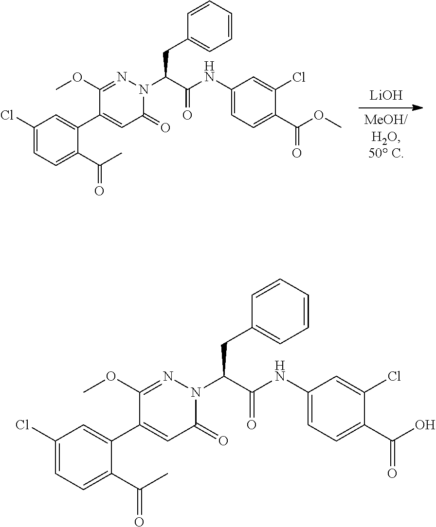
[LiOH].C1=CC=CC=C1CC(C(NC1=CC=C(C(=O)OC)C(Cl)=C1)=O)N1C(=O)C=C(C2=CC(Cl)=CC=C2C(=O)C)C(OC)=N1.C1=CC=CC=C1CC(C(NC1=CC=C(C(=O)O)C(Cl)=C1)=O)N1C(=O)C=C(C2=CC(Cl)=CC=C2C(=O)C)C(OC)=N1
